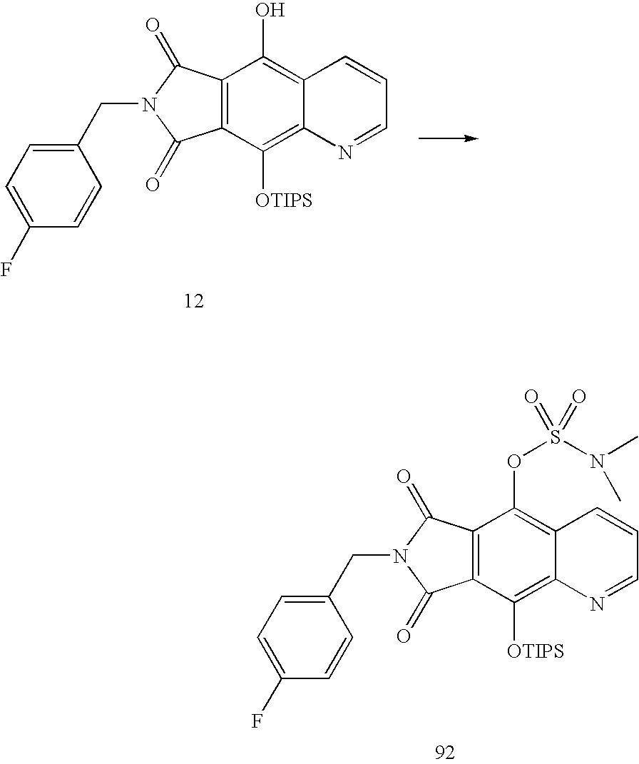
C12=C(C([OTIPS])=C3C(=C1O)C=CC=N3)C(=O)N(CC1=CC=C(F)C=C1)C2=O.C12=C(C([OTIPS])=C3C(=C1OS(=O)(N(C)C)=O)C=CC=N3)C(=O)N(CC1=CC=C(F)C=C1)C2=O
